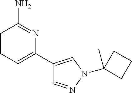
C1=CC=C(C2=CN(C3(C)CCC3)N=C2)N=C1N
